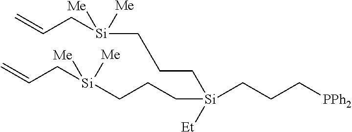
C(C[Si](CCC[Si]([Me])(CC=C)[Me])(CCC[PPh2])[Et])C[Si]([Me])(CC=C)[Me]
